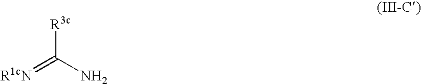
[R3c]C(=[R1cN])N
